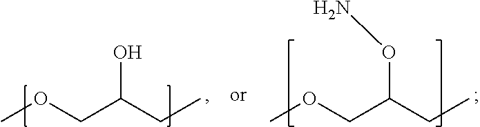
COCC(O)CC.COCC(ON)CC
